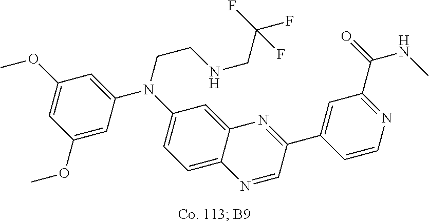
C1(OC)=CC(OC)=CC(N(C2=CC=C3C(=C2)N=C(C2=CC(C(=O)NC)=NC=C2)C=N3)CCNCC(F)(F)F)=C1
